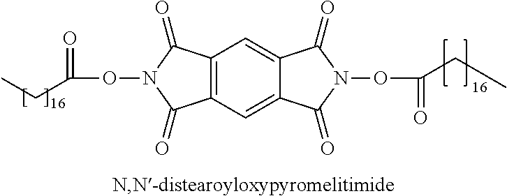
C(ON1C(=O)C2=C(C1=O)C=C1C(=C2)C(=O)N(OC(=O)CC)C1=O)(CC)=O
